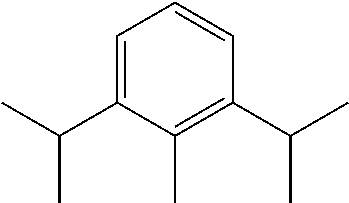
C1=C(C(C)C)C(C)=C(C(C)C)C=C1
